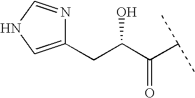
C(C(C(C(C)C)=O)O)C1=CNC=N1
